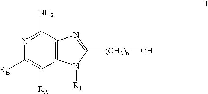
C12=C(C(N)=NC([RB])=C1[RA])N=C([(CH2)n]O)N2[R1]
